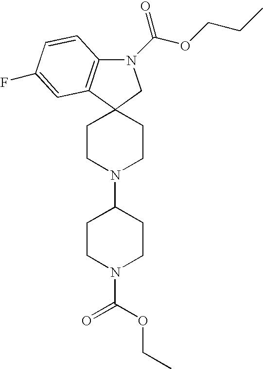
C12(CCN(C3CCN(C(=O)OCC)CC3)CC1)CN(C(OCCC)=O)C1=C2C=C(F)C=C1
